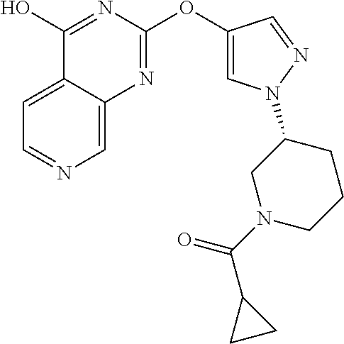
C1=C2C(=CN=C1)N=C(OC1=CN(C3CN(C(=O)C4CC4)CCC3)N=C1)N=C2O
